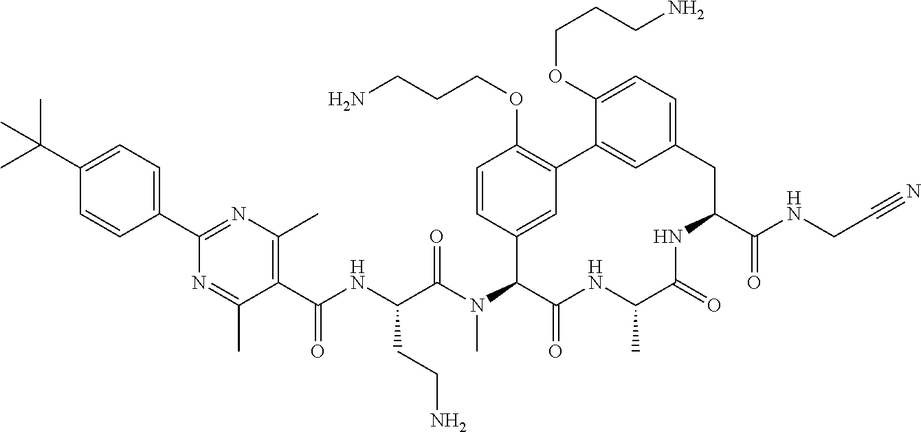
CC(C1=CC=C(C2=NC(C)=C(C(NC(C(N(C3C(=O)NC(C)C(=O)NC(C(NCC#N)=O)CC4=CC=C(OCCCN)C(=C4)C4=C(OCCCN)C=CC3=C4)C)=O)CCN)=O)C(C)=N2)C=C1)(C)C
